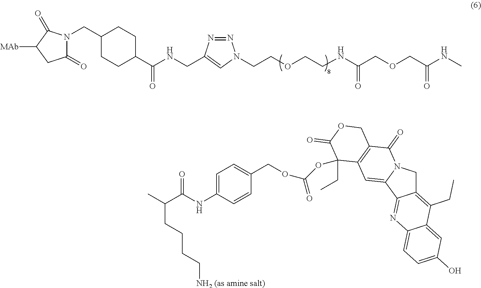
N1(CC2CCC(C(NCC3=CN(CCOCCNC(COCC(NC)=O)=O)N=N3)=O)CC2)C(=O)CC([MAb])C1=O.C12=C(CC)C3=CC(O)=CC=C3N=C1C1=CC3=C(C(=O)N1C2)COC(=O)C3(OC(=O)OCC1=CC=C(NC(C(C)CCCC[NH2 (as amine salt)])=O)C=C1)CC
